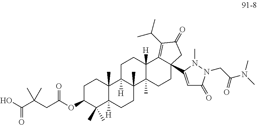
OC(C(CC(OC1C(C)(C)C2([H])C(C)(CC1)C1([H])C(C)(CC2)C2(C)C([H])(CC1)C1=C(C(C)C)C(=O)CC1(C1=CC(=O)N(CC(N(C)C)=O)N1C)CC2)=O)(C)C)=O
